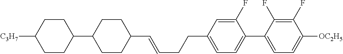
C1(F)=CC(CCC=CC2CCC(C3CCC([C3H7])CC3)CC2)=CC=C1C1=CC=C([OC2H5])C(F)=C1F
